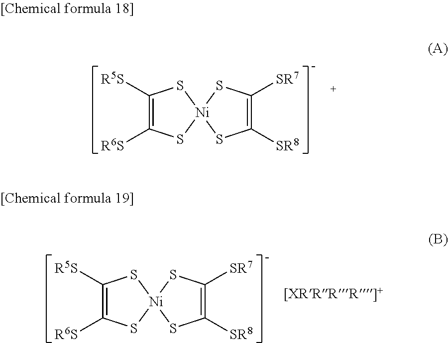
C1([R5S])=C([R6S])S[Ni]2(S1)SC([SR8])=C([SR7])S2.C1([R5S])=C([R6S])S[Ni]2(S1)SC([SR8])=C([SR7])S2
